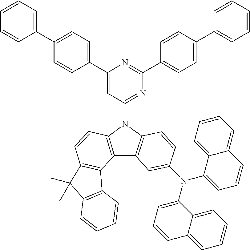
C1(C2=CC=C(C3=CC=CC=C3)C=C2)=CC(N2C3=C(C4=C2C=CC2=C4C4=C(C2(C)C)C=CC=C4)C=C(N(C2=CC=CC4=CC=CC=C42)C2=CC=CC4=CC=CC=C42)C=C3)=NC(C2=CC=C(C3=CC=CC=C3)C=C2)=N1
